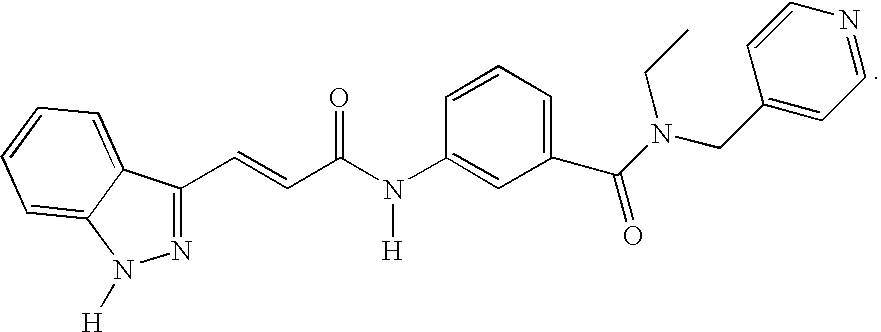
N1=C(C=CC(N(C2=CC(C(N(CC3=CC=NC=C3)CC)=O)=CC=C2)[H])=O)C2=CC=CC=C2N1[H]
